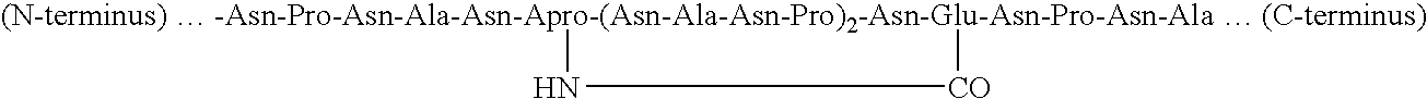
[(N-terminus)  -Asn-Pro-Asn-Ala-Asn-Apro-(Asn-Ala-Asn-Pro)2-Asn-Glu-Asn-Pro-Asn-Ala  (C-terminus)]1N[CO]1
